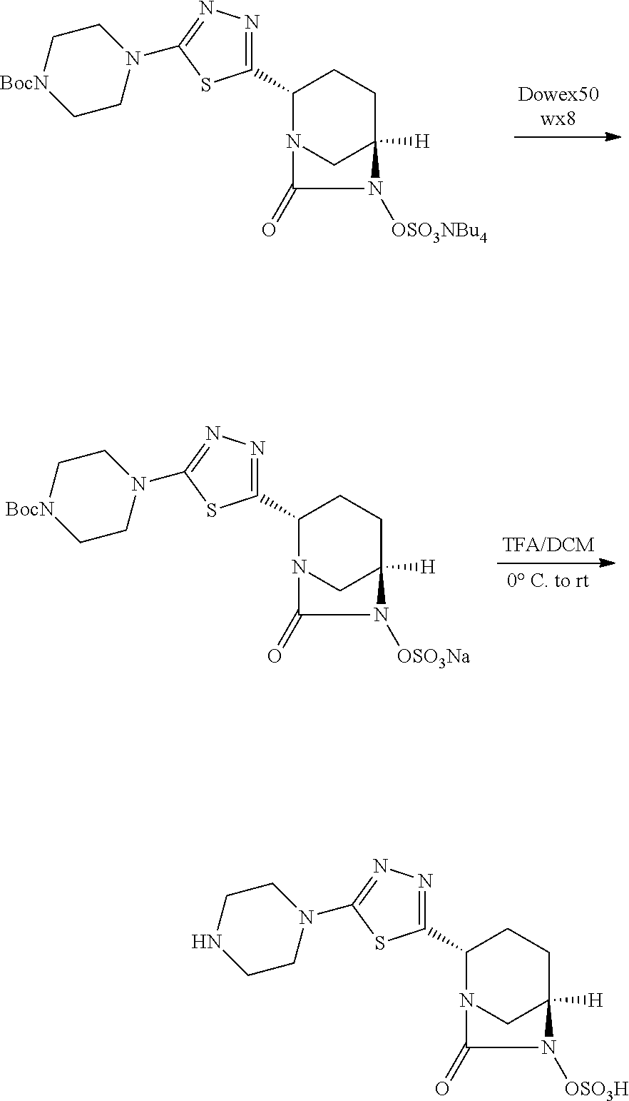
C1(C2=NN=C(N3CC[BocN]CC3)S2)N2CC([H])(CC1)N([OSO3NBu4])C2=O.C1(C2=NN=C(N3CC[BocN]CC3)S2)N2CC([H])(CC1)N([OSO3Na])C2=O.C1(C2=NN=C(N3CCNCC3)S2)N2CC([H])(CC1)N([OSO3H])C2=O
